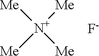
[Me][N+]([Me])([Me])[Me].[F-]
